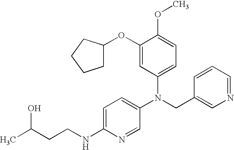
N(CC1=CN=CC=C1)(C1=CC=C(NCCC(C)O)N=C1)C1=CC=C(OC)C(OC2CCCC2)=C1
